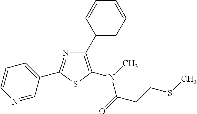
C1=CC=C(C2=NC(C3=CC=CC=C3)=C(N(C)C(CCSC)=O)S2)C=N1
